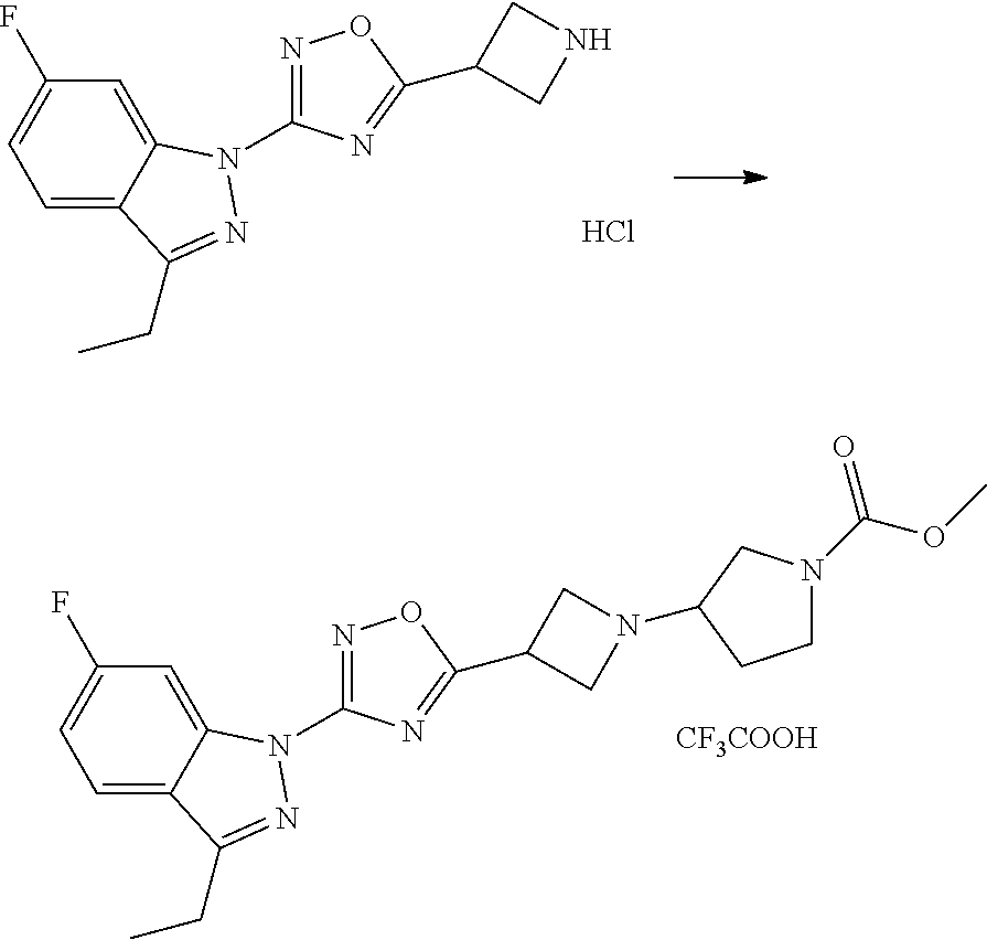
C1=C2C(=CC(F)=C1)N(C1=NOC(C3CNC3)=N1)N=C2CC.Cl.[CF3COOH].C1=C2C(=CC(F)=C1)N(C1=NOC(C3CN(C4CN(C(OC)=O)CC4)C3)=N1)N=C2CC
